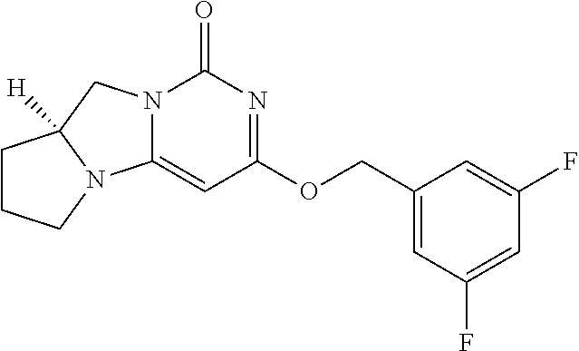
C1(COC2=NC(=O)N3C(=C2)N2C([H])(C3)CCC2)=CC(F)=CC(F)=C1
